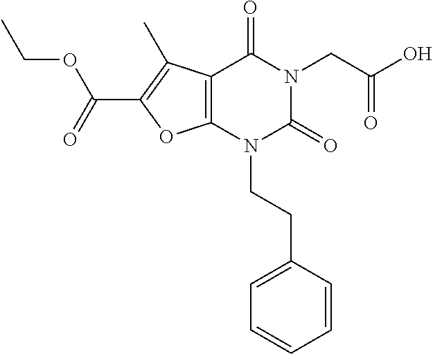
C12=C(N(CCC3=CC=CC=C3)C(=O)N(CC(O)=O)C1=O)OC(C(=O)OCC)=C2C
